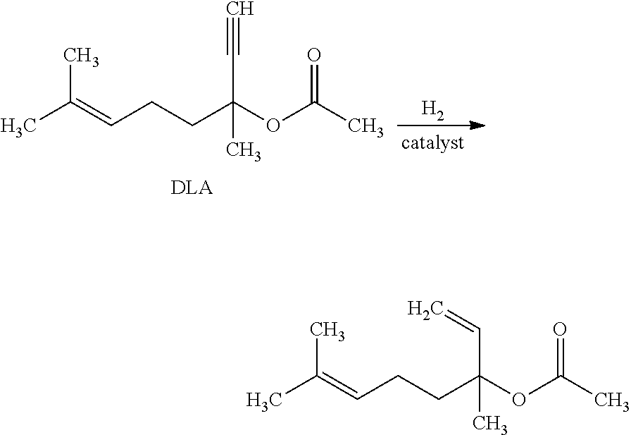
C(C(OC(C)=O)(CCC=C(C)C)C)#C.[H2].C(C(OC(C)=O)(CCC=C(C)C)C)=C
